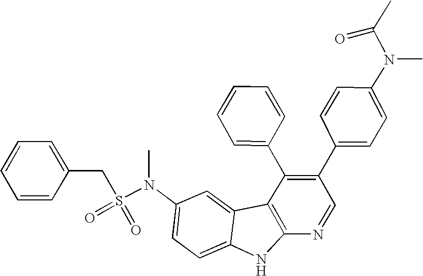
N(C1=CC=C2C(=C1)C1=C(N2)N=CC(C2=CC=C(N(C(C)=O)C)C=C2)=C1C1=CC=CC=C1)(S(CC1=CC=CC=C1)(=O)=O)C
